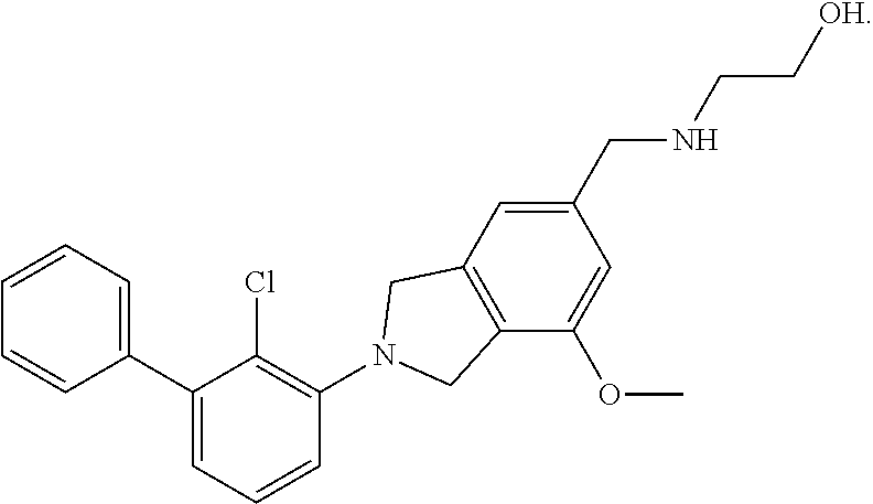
C1=CC=CC(C2=CC=CC(N3CC4=C(C(OC)=CC(CNCC[OH])=C4)C3)=C2Cl)=C1
